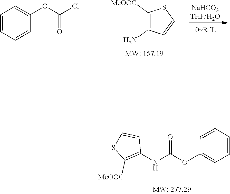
C1(NC(OC2=CC=CC=C2)=O)=C([MeOOC])SC=C1.C1([MeOOC])=C(N)C=CS1.C1=CC=CC(OC(Cl)=O)=C1
